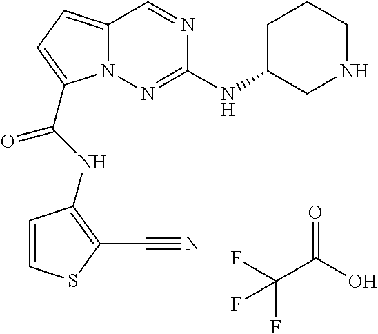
O=C(O)C(F)(F)F.C1(NC2=NN3C(=CC=C3C(NC3=C(C#N)SC=C3)=O)C=N2)CNCCC1
